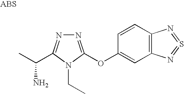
N1=C(OC2=CC3=C(C=C2)N=S=N3)N(CC)C(C(C)N)=N1
